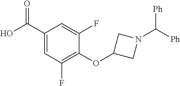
C1(OC2CN(C([Ph])[Ph])C2)=C(F)C=C(C(O)=O)C=C1F
